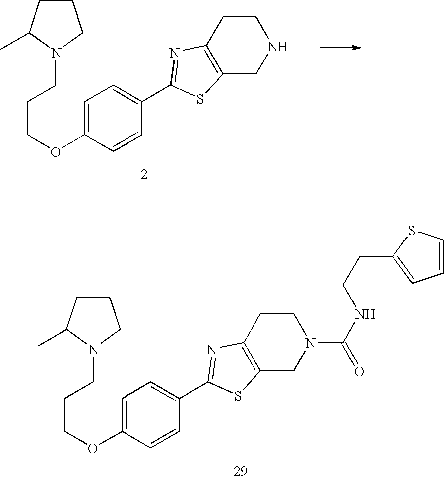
C1=C(OCCCN2CCCC2C)C=CC(C2=NC3=C(S2)CNCC3)=C1.C1=C(OCCCN2CCCC2C)C=CC(C2=NC3=C(S2)CN(C(NCCC2=CC=CS2)=O)CC3)=C1
